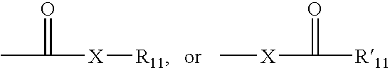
CC(=O)[X][R11].C[X]C([R11])=O
